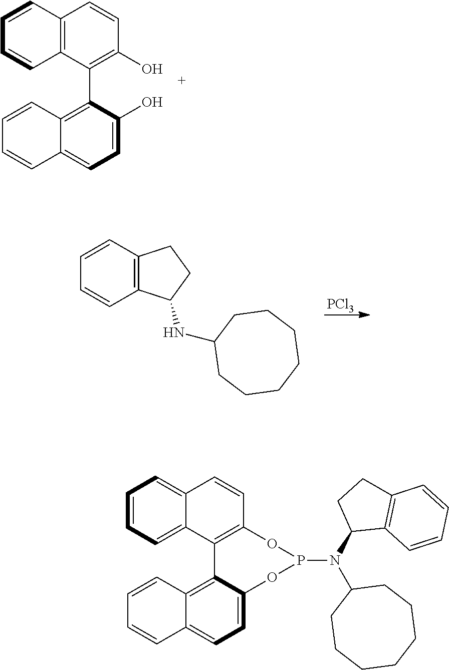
C12=C(C(C3=C4C(=CC=C3O)C=CC=C4)=C(O)C=C1)C=CC=C2.[PCl3].N(C1CCCCCCC1)C1C2=C(C=CC=C2)CC1.C12=CC=CC=C1C1=C(C=C2)OP(N(C2CCCCCCC2)C2C3=C(CC2)C=CC=C3)OC2=CC=C3C(=C12)C=CC=C3
